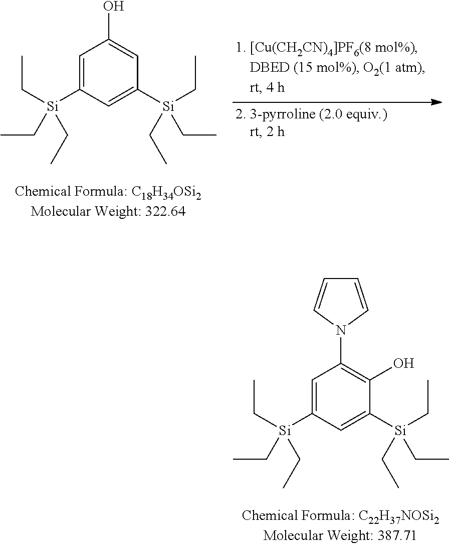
C1=C([Si](CC)(CC)CC)C=C([Si](CC)(CC)CC)C=C1O.C1=C([Si](CC)(CC)CC)C=C([Si](CC)(CC)CC)C(O)=C1N1C=CC=C1
